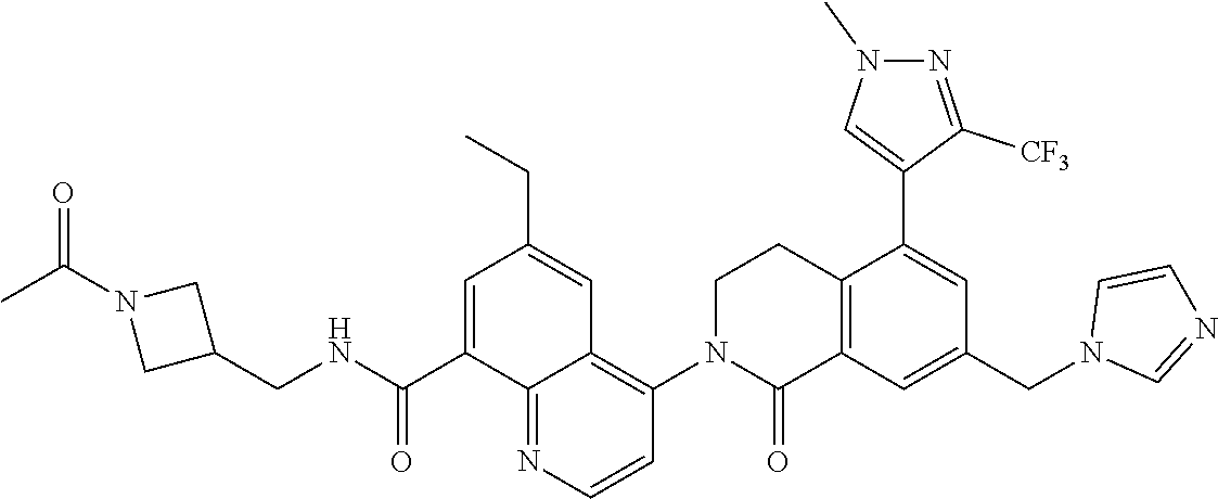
C12=C(C=C(CN3C=NC=C3)C=C1C1=CN(C)N=C1[CF3])C(=O)N(C1=C3C(=NC=C1)C(C(NCC1CN(C(C)=O)C1)=O)=CC(CC)=C3)CC2
